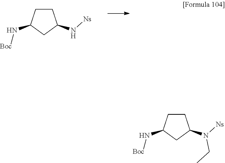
C1CC(N[Boc])CC1N[Ns].C1CC(N[Boc])CC1N([Ns])CC
